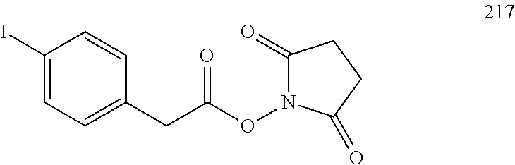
C1(I)=CC=C(CC(ON2C(=O)CCC2=O)=O)C=C1
